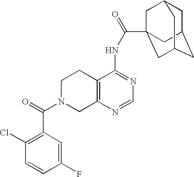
C1N(C(=O)C2=C(Cl)C=CC(F)=C2)CC2=C(C1)C(NC(=O)C13CC4CC(CC(C1)C4)C3)=NC=N2
